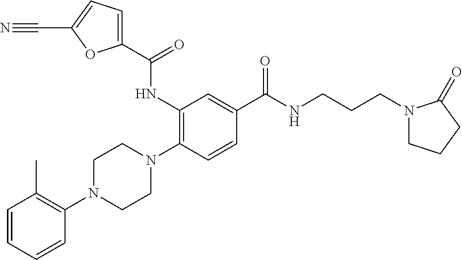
C1=CC=CC(N2CCN(C3=C(NC(C4=CC=C(C#N)O4)=O)C=C(C(NCCCN4CCCC4=O)=O)C=C3)CC2)=C1C
